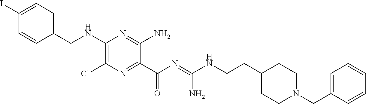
C1=C(I)C=CC(CNC2=C(Cl)N=C(C(N=C(NCCC3CCN(CC4=CC=CC=C4)CC3)N)=O)C(N)=N2)=C1
